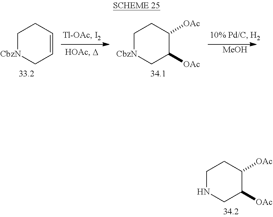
C1NCC([OAc])C([OAc])C1.C1[CbzN]CC=CC1.C1[CbzN]CC([OAc])C([OAc])C1.[MeOH]
